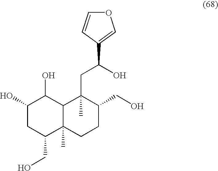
C1(O)CC(CO)C2(C)C(C1O)C(C)(CC(O)C1=COC=C1)C(CO)CC2
